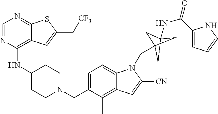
C1=NC(NC2CCN(CC3=CC=C4C(=C3C)C=C([CN])N4CC34CC(NC(=O)C5=CC=CN5)(C3)C4)CC2)=C2C(=N1)SC(C[CF3])=C2
